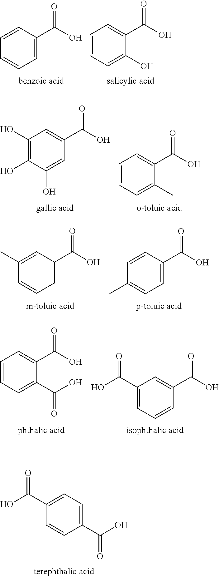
C1=CC(C(O)=O)=CC=C1C(O)=O.C1=CC=C(C(O)=O)C=C1.C1=CC=C(C(O)=O)C(O)=C1.C1(O)=C(O)C=C(C(O)=O)C=C1O.C1=CC=C(C(O)=O)C(C)=C1.C1=CC=C(C(O)=O)C=C1C.C1(C)=CC=C(C(O)=O)C=C1.C1=CC=C(C(O)=O)C(C(O)=O)=C1.C1=C(C(O)=O)C=C(C(O)=O)C=C1
